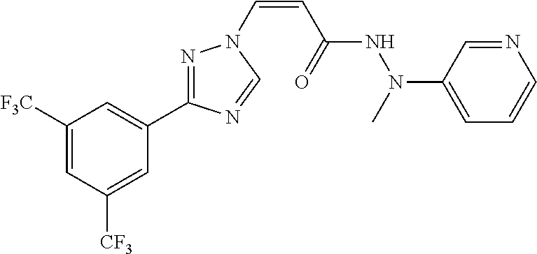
C1([F3C])=CC([CF3])=CC(C2=NN(C=CC(NN(C3=CC=CN=C3)C)=O)C=N2)=C1
